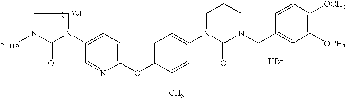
O(C1=CC=C(N2CCCN(CC3=CC([OCH3])=C([OCH3])C=C3)C2=O)C=C1C)C1=CC=C(N2C(=O)N([R1119])CC2)C=N1.Br
